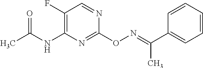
C1(F)=C(NC(C)=O)N=C(ON=C(C2=CC=CC=C2)C)N=C1
